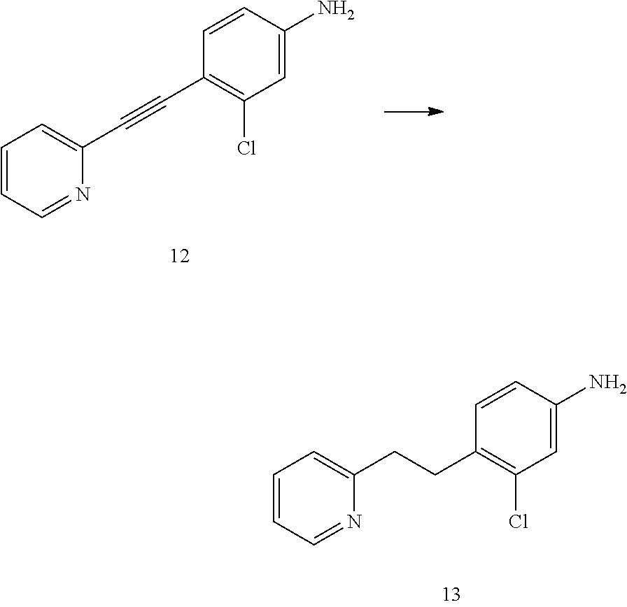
N1=CC=CC=C1CCC1=C(Cl)C=C(N)C=C1.N1=CC=CC=C1C#CC1=C(Cl)C=C(N)C=C1
